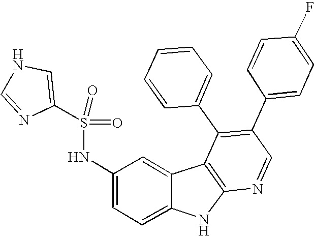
N(C1=CC=C2C(=C1)C1=C(N2)N=CC(C2=CC=C(F)C=C2)=C1C1=CC=CC=C1)S(=O)(=O)C1=CNC=N1
